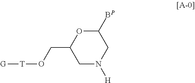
C1([BP])OC(CO[T][G])CN([H])C1
